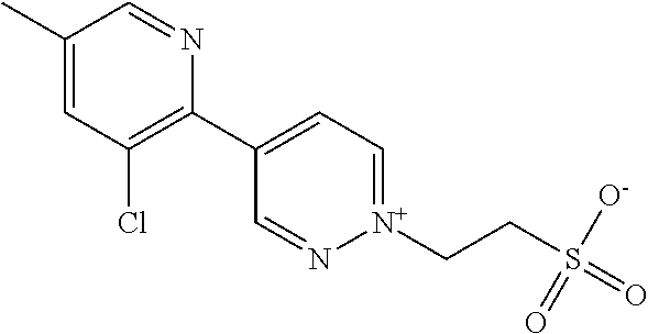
C1(C)=CC(Cl)=C(C2=CC=[N+](CCS(=O)([O-])=O)N=C2)N=C1
